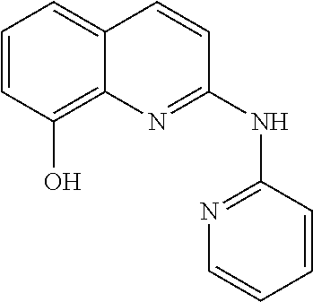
C1=CC(O)=C2C(=C1)C=CC(NC1=NC=CC=C1)=N2
